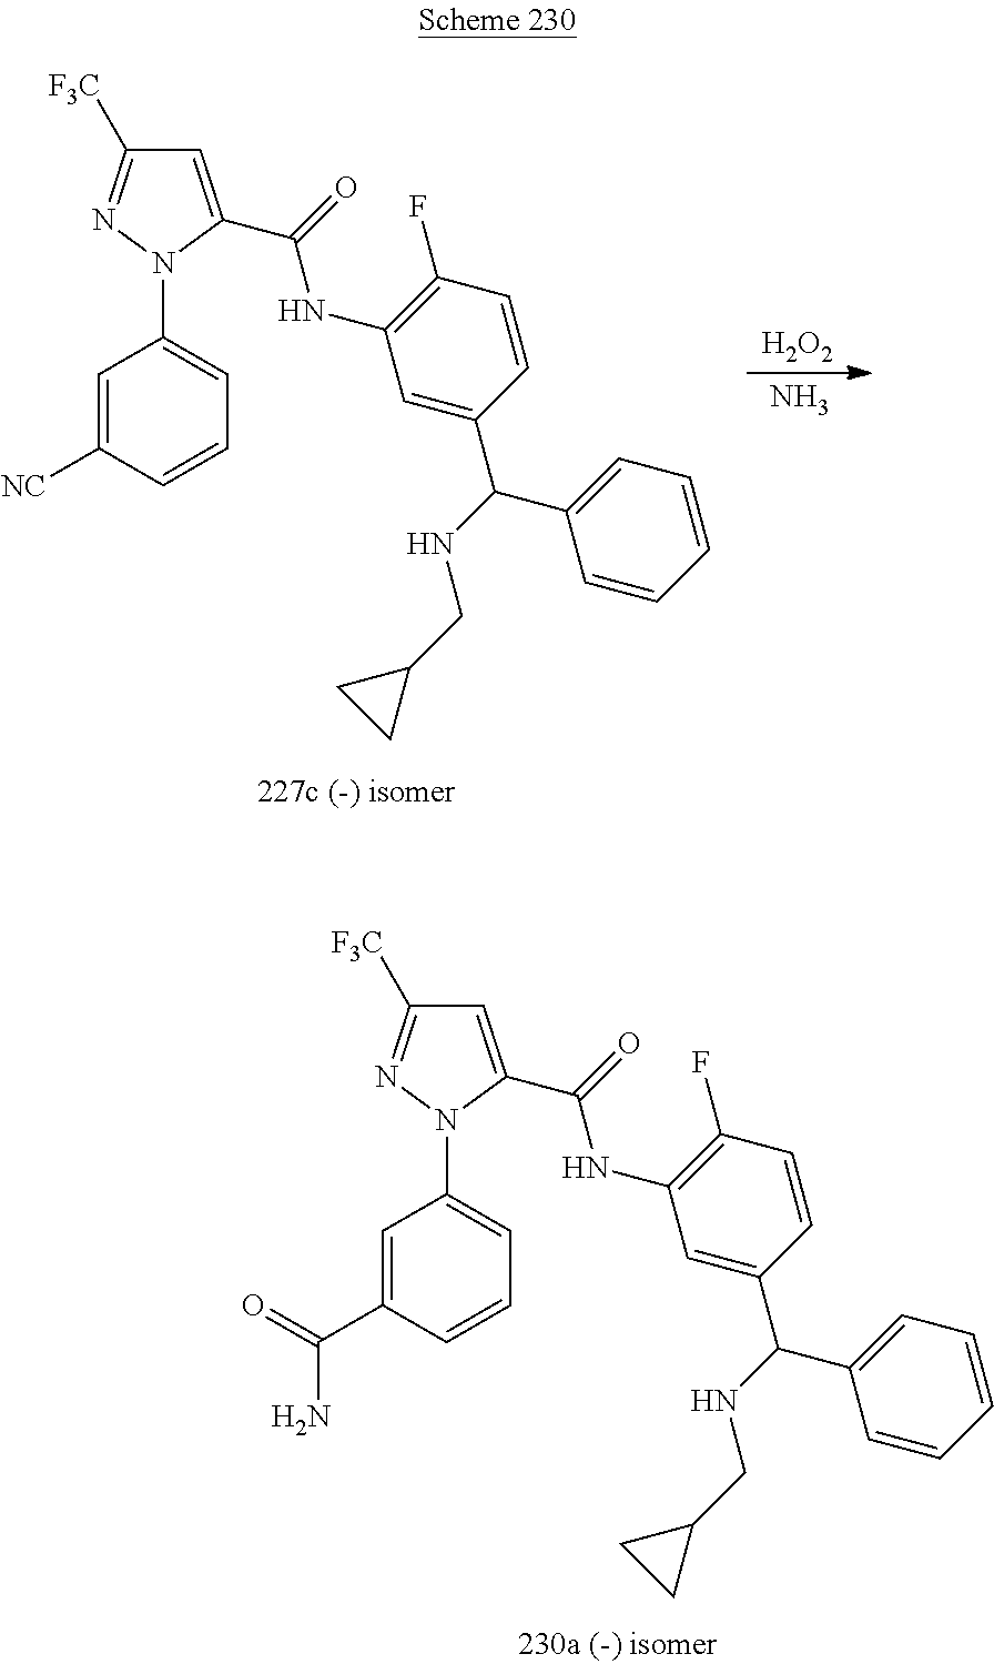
C1=C([NC])C=CC=C1N1C(C(=O)NC2=C(F)C=CC(C(NCC3CC3)C3=CC=CC=C3)=C2)=CC([F3C])=N1.N.[H2O2].C1=C(C(N)=O)C=CC=C1N1C(C(=O)NC2=C(F)C=CC(C(NCC3CC3)C3=CC=CC=C3)=C2)=CC([F3C])=N1
